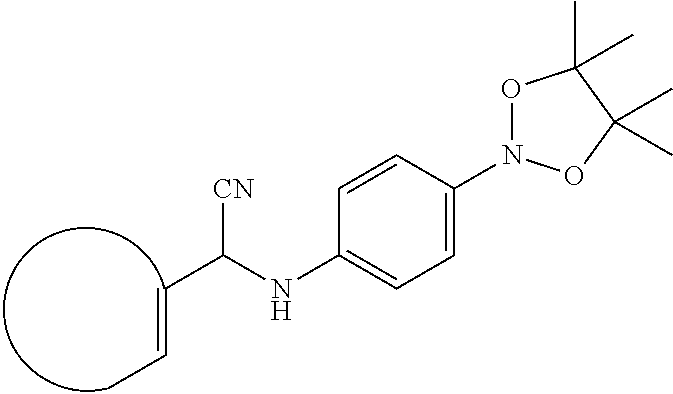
C1=C(N2OC(C)(C)C(C)(C)O2)C=CC(NC(C=CC)[CN])=C1
